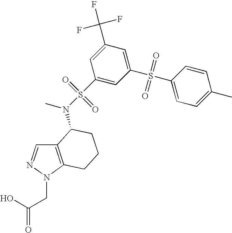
C12=C(N(CC(O)=O)N=C1)CCCC2N(S(=O)(=O)C1=CC(S(=O)(=O)C2=CC=C(C)C=C2)=CC(C(F)(F)F)=C1)C
